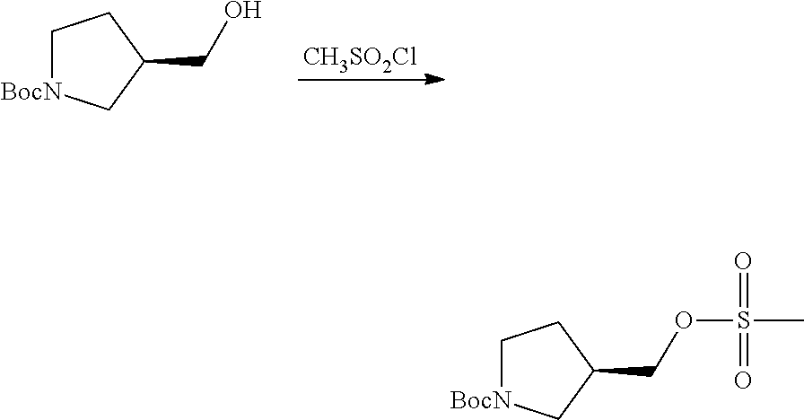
[CH3SO2Cl].C1(CO)C[BocN]CC1.C1(COS(=O)(=O)C)C[BocN]CC1
